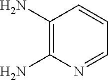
C1(N)=C(N)N=CC=C1
